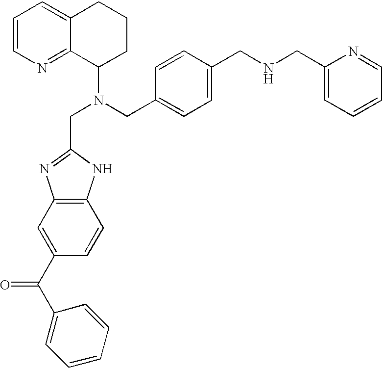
C1=C(C(C2=CC=CC=C2)=O)C=CC2=C1N=C(CN(CC1=CC=C(CNCC3=CC=CC=N3)C=C1)C1CCCC3=CC=CN=C13)N2
